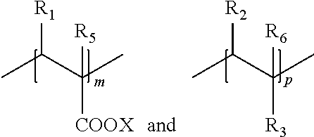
[R1]C(C(C)([COOX])[R5])C.[R2]C(C(C)([R3])[R6])C
